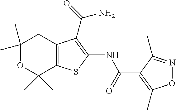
C1(C)(C)OC(C)(C)C2=C(C1)C(C(N)=O)=C(NC(=O)C1=C(C)ON=C1C)S2
